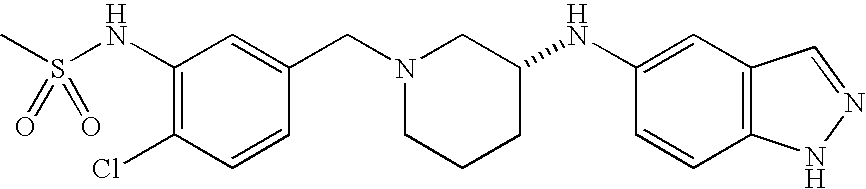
C1(NS(C)(=O)=O)=C(Cl)C=CC(CN2CCCC(NC3=CC4=C(C=C3)NN=C4)C2)=C1
